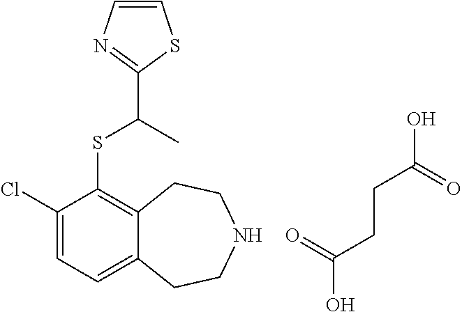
C1(Cl)=CC=C2C(=C1SC(C)C1=NC=CS1)CCNCC2.C(CCC(O)=O)(=O)O
